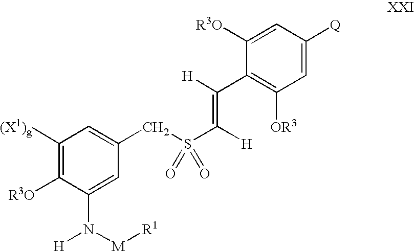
C1([(X1)g])=C([R3O])C(N([M][R1])[H])=CC(CS(C([H])=C([H])C2=C([OR3])C=C([Q])C=C2[R3O])(=O)=O)=C1
